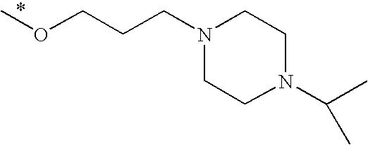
COCCCN1CCN(C(C)C)CC1
